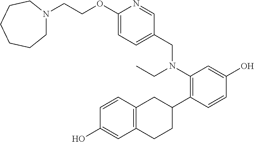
C1(OCCN2CCCCCC2)=CC=C(CN(CC)C2=C(C3CC4=C(CC3)C=C(O)C=C4)C=CC(O)=C2)C=N1
